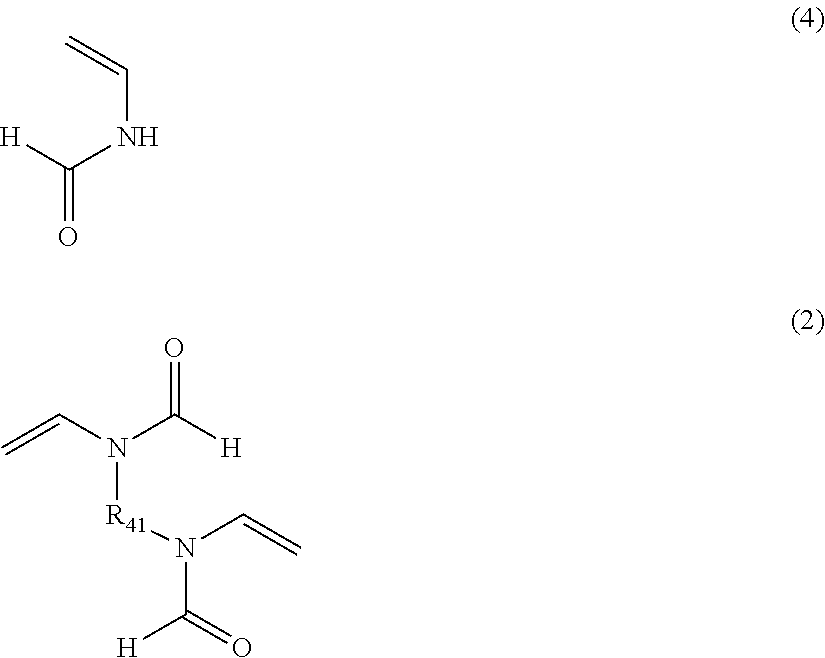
C=CN(C(=O)[H])[R41]N(C=C)C([H])=O.[H]C(=O)NC=C
